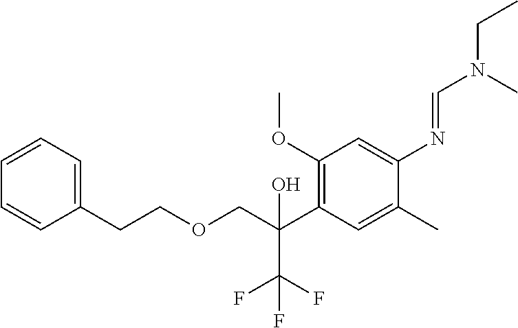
C1(OC)=C(C(COCCC2=CC=CC=C2)(O)C(F)(F)F)C=C(C)C(N=CN(CC)C)=C1
